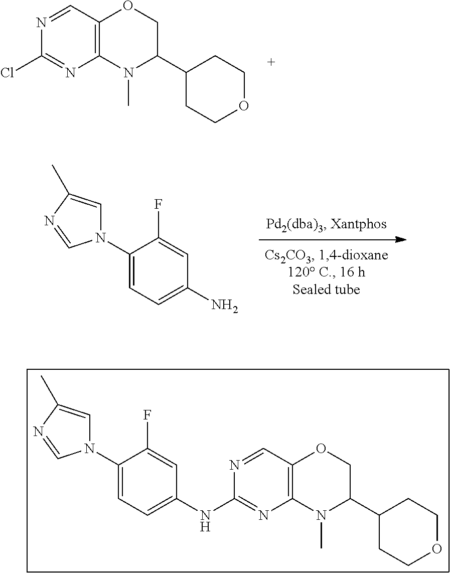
NC1=CC=C(N2C=C(C)N=C2)C(F)=C1.N1=CC2=C(N=C1Cl)N(C)C(C1CCOCC1)CO2.N1=CC2=C(N=C1NC1=CC=C(N3C=C(C)N=C3)C(F)=C1)N(C)C(C1CCOCC1)CO2
